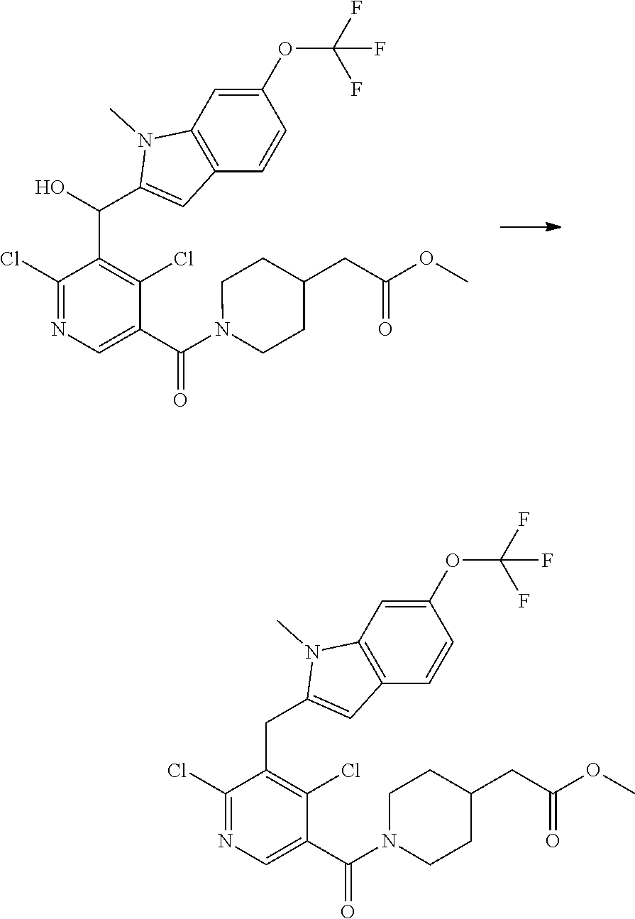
C1(OC(F)(F)F)=CC2=C(C=C1)C=C(C(C1=C(Cl)C(C(N3CCC(CC(OC)=O)CC3)=O)=CN=C1Cl)O)N2C.C1(OC(F)(F)F)=CC2=C(C=C1)C=C(CC1=C(Cl)C(C(N3CCC(CC(OC)=O)CC3)=O)=CN=C1Cl)N2C
